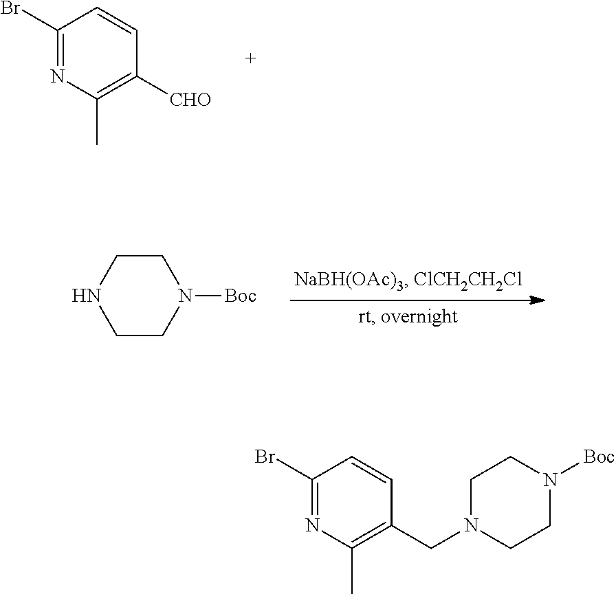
C1(Br)=NC(C)=C([CHO])C=C1.C1CN([Boc])CCN1.C1(Br)=NC(C)=C(CN2CCN([Boc])CC2)C=C1
